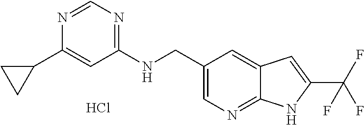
C1(NCC2=CN=C3C(=C2)C=C(C(F)(F)F)N3)=NC=NC(C2CC2)=C1.Cl
